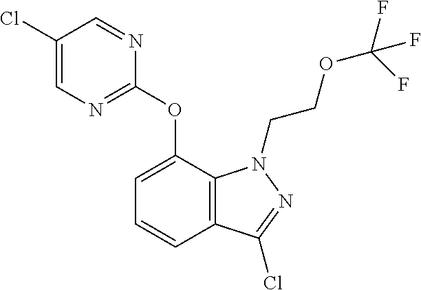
C1(Cl)=CN=C(OC2=CC=CC3=C2N(CCOC(F)(F)F)N=C3Cl)N=C1
